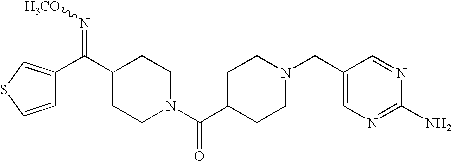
C(C1CCN(C(C2CCN(CC3=CN=C(N)N=C3)CC2)=O)CC1)(=N[H3CO])C1=CSC=C1
